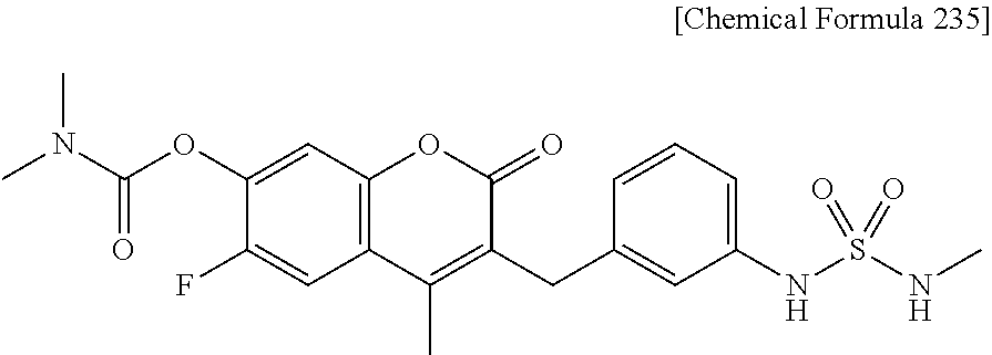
O=C(OC1=CC2=C(C=C1F)C(C)=C(CC1=CC(NS(NC)(=O)=O)=CC=C1)C(=O)O2)N(C)C
